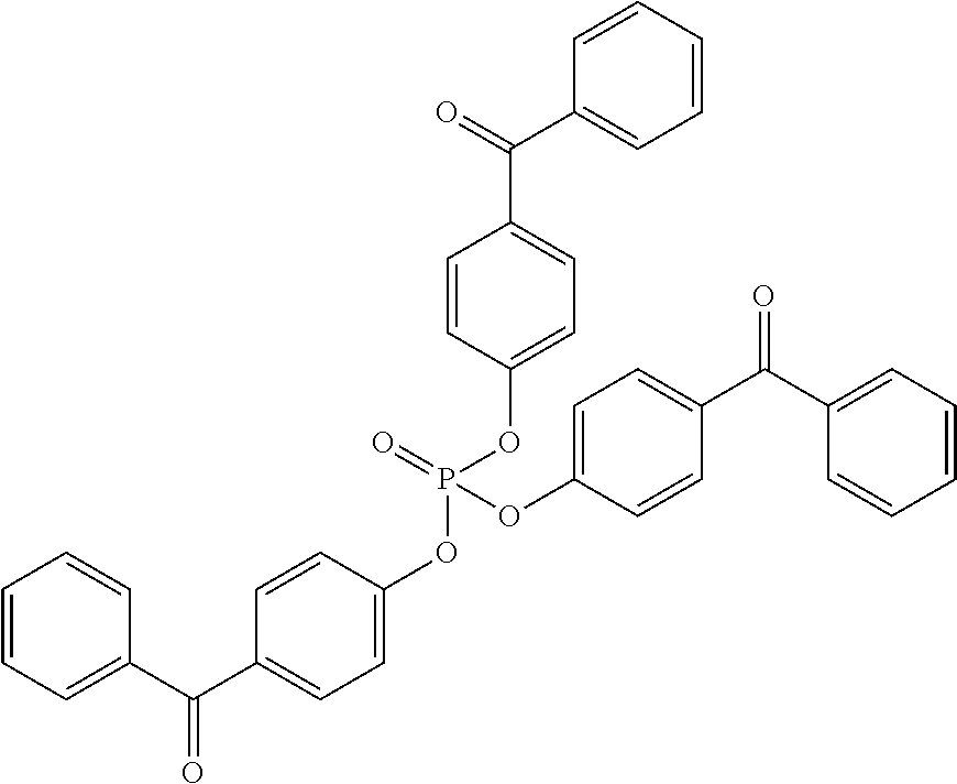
C1=CC=CC(C(=O)C2=CC=C(OP(OC3=CC=C(C(C4=CC=CC=C4)=O)C=C3)(=O)OC3=CC=C(C(C4=CC=CC=C4)=O)C=C3)C=C2)=C1
